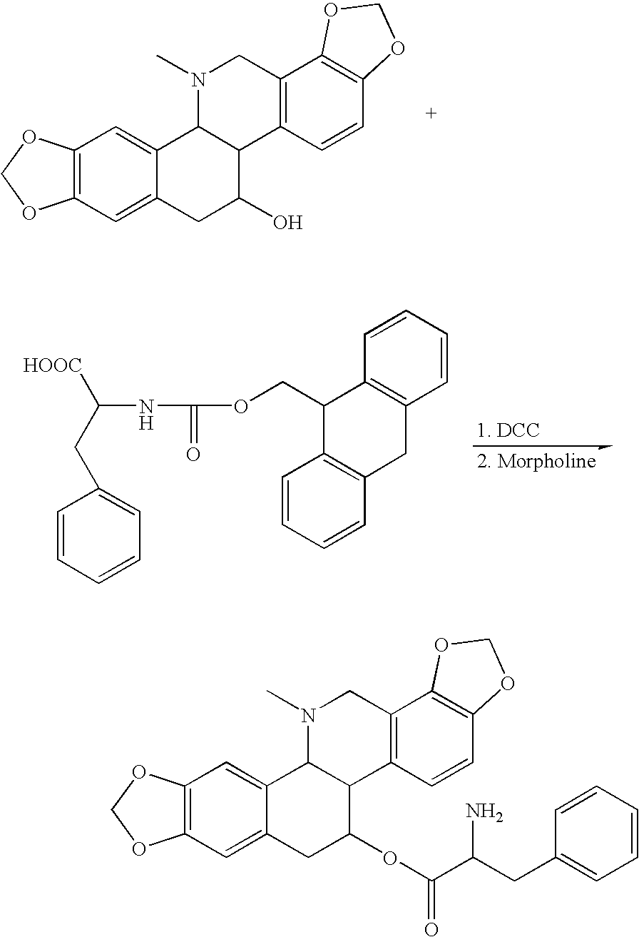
C12=C(C=C3C(=C1)C1C(C(O)C3)C3=C(CN1C)C1=C(C=C3)OCO1)OCO2.C1=CC=CC2=C1C(COC(=O)NC([HOOC])CC1=CC=CC=C1)C1=C(C2)C=CC=C1.C12=C(C=C3C(=C1)C1C(C(OC(C(CC4=CC=CC=C4)N)=O)C3)C3=C(CN1C)C1=C(C=C3)OCO1)OCO2
